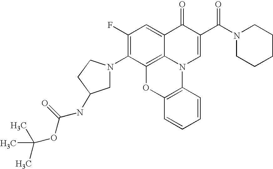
C1(F)=C(N2CC(NC(OC(C)(C)C)=O)CC2)C2=C3C(=C1)C(=O)C(C(N1CCCCC1)=O)=CN3C1=C(O2)C=CC=C1
